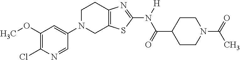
C1(OC)=C(Cl)N=CC(N2CC3=C(CC2)N=C(N([H])C(=O)C2CCN(C(=O)C)CC2)S3)=C1
